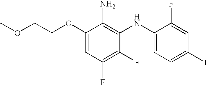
C1(OCCOC)=CC(F)=C(F)C(NC2=CC=C(I)C=C2F)=C1N
